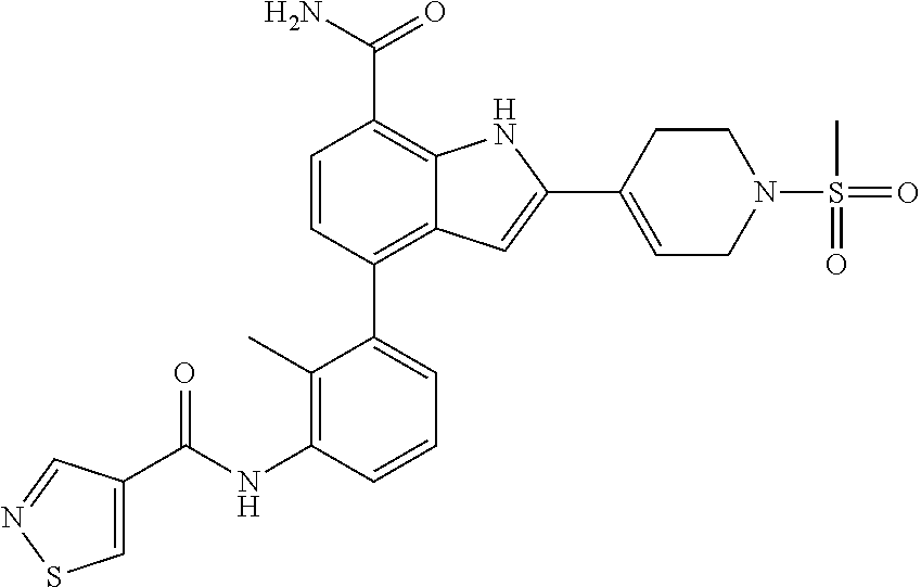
C1=C(C2=CC3=C(C4=CC=CC(NC(=O)C5=CSN=C5)=C4C)C=CC(C(N)=O)=C3N2)CCN(S(=O)(C)=O)C1
